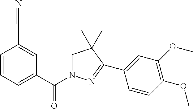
C1=CC=C(C(N2CC(C)(C)C(C3=CC(OC)=C(OC)C=C3)=N2)=O)C=C1C#N
